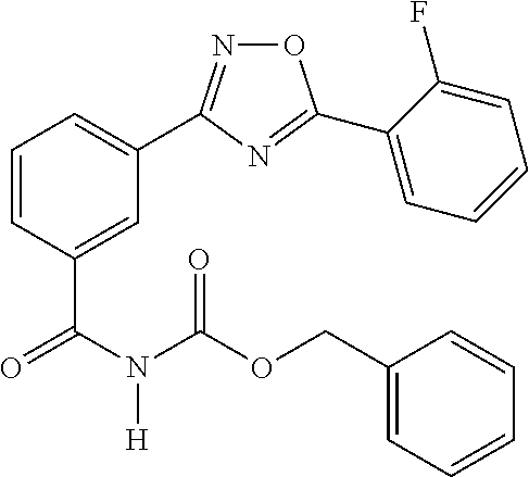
C1=C(C(N(C(OCC2=CC=CC=C2)=O)[H])=O)C=CC=C1C1=NOC(C2=CC=CC=C2F)=N1
